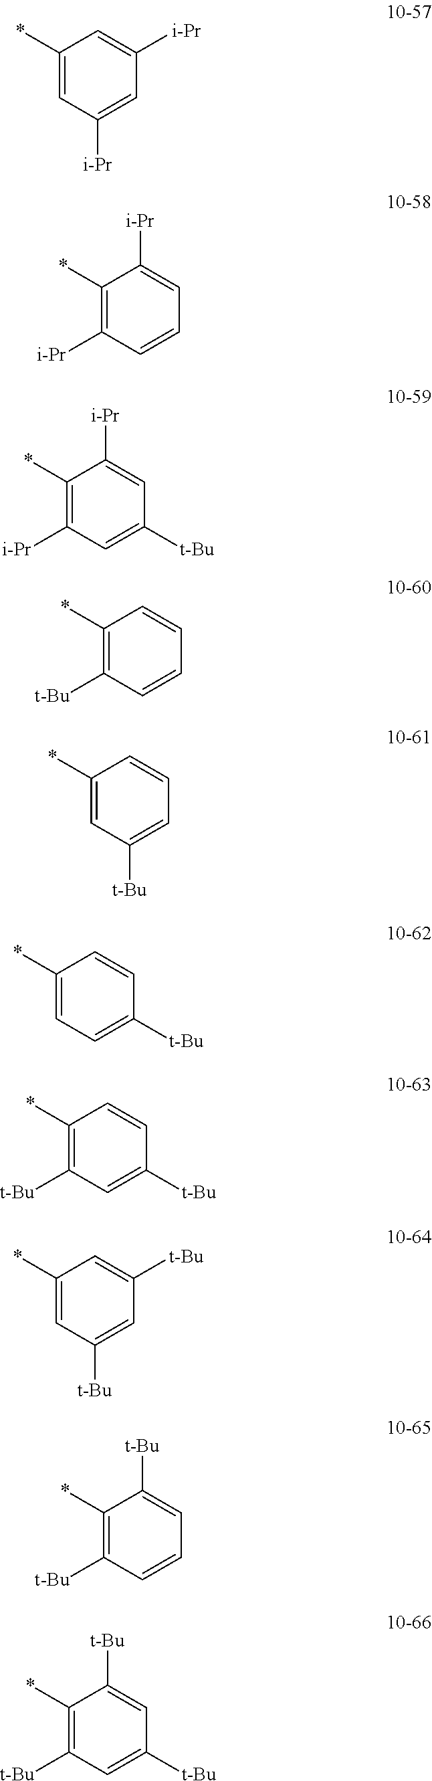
C1(*)=CC([i-Pr])=CC([i-Pr])=C1.C1(*)=C([i-Pr])C=CC=C1[i-Pr].C1(*)=C([i-Pr])C=C([t-Bu])C=C1[i-Pr].C1(*)=C([t-Bu])C=CC=C1.C1(*)=CC([t-Bu])=CC=C1.C1(*)=CC=C([t-Bu])C=C1.C1(*)=C([t-Bu])C=C([t-Bu])C=C1.C1(*)=CC([t-Bu])=CC([t-Bu])=C1.C1(*)=C([t-Bu])C=CC=C1[t-Bu].C1(*)=C([t-Bu])C=C([t-Bu])C=C1[t-Bu]
